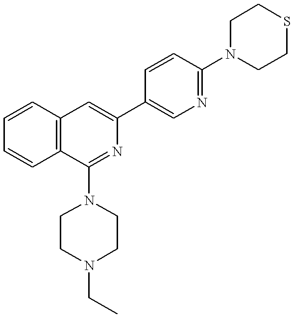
C1=CC2=C(C=C1)C(N1CCN(CC)CC1)=NC(C1=CN=C(N3CCSCC3)C=C1)=C2
